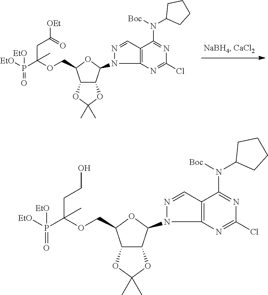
C12C(OC(C)(C)O1)C(N1C3=C(C=N1)C(N(C1CCCC1)[Boc])=NC(Cl)=N3)OC2COC(P(=O)([EtO])[EtO])(CC([OEt])=O)C.C12C(OC(C)(C)O1)C(N1C3=C(C=N1)C(N(C1CCCC1)[Boc])=NC(Cl)=N3)OC2COC(P(=O)([EtO])[EtO])(CCO)C
